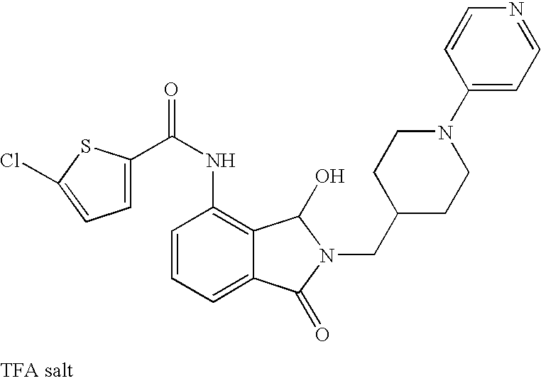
C1=C(C(NC2=C3C(=CC=C2)C(=O)N(CC2CCN(C4=CC=NC=C4)CC2)C3O)=O)SC(Cl)=C1
